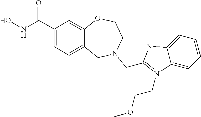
C1(C(NO)=O)=CC=C2C(=C1)OCCN(CC1=N(CCOC)C3=CC=CC=C3N1)C2
